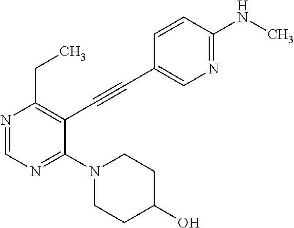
N1=CN=C(N2CCC(O)CC2)C(C#CC2=CN=C(NC)C=C2)=C1CC
